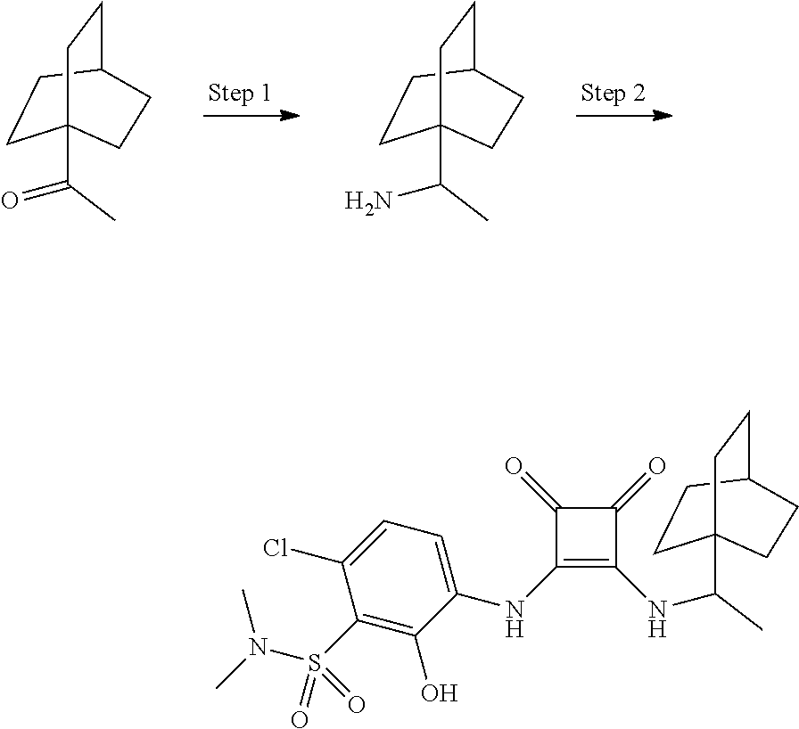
C1CC2CCC1(C(=O)C)CC2.C1CC2CCC1(C(C)N)CC2.C1CC2CCC1(C(C)NC1=C(NC3=CC=C(Cl)C(S(=O)(N(C)C)=O)=C3O)C(=O)C1=O)CC2
